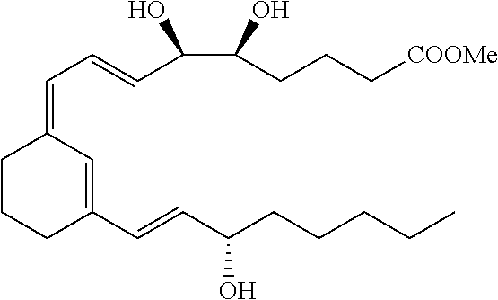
C(=C1CCCC(C=CC(CCCCC)O)=C1)C=CC(C(O)CCC[COOMe])O
